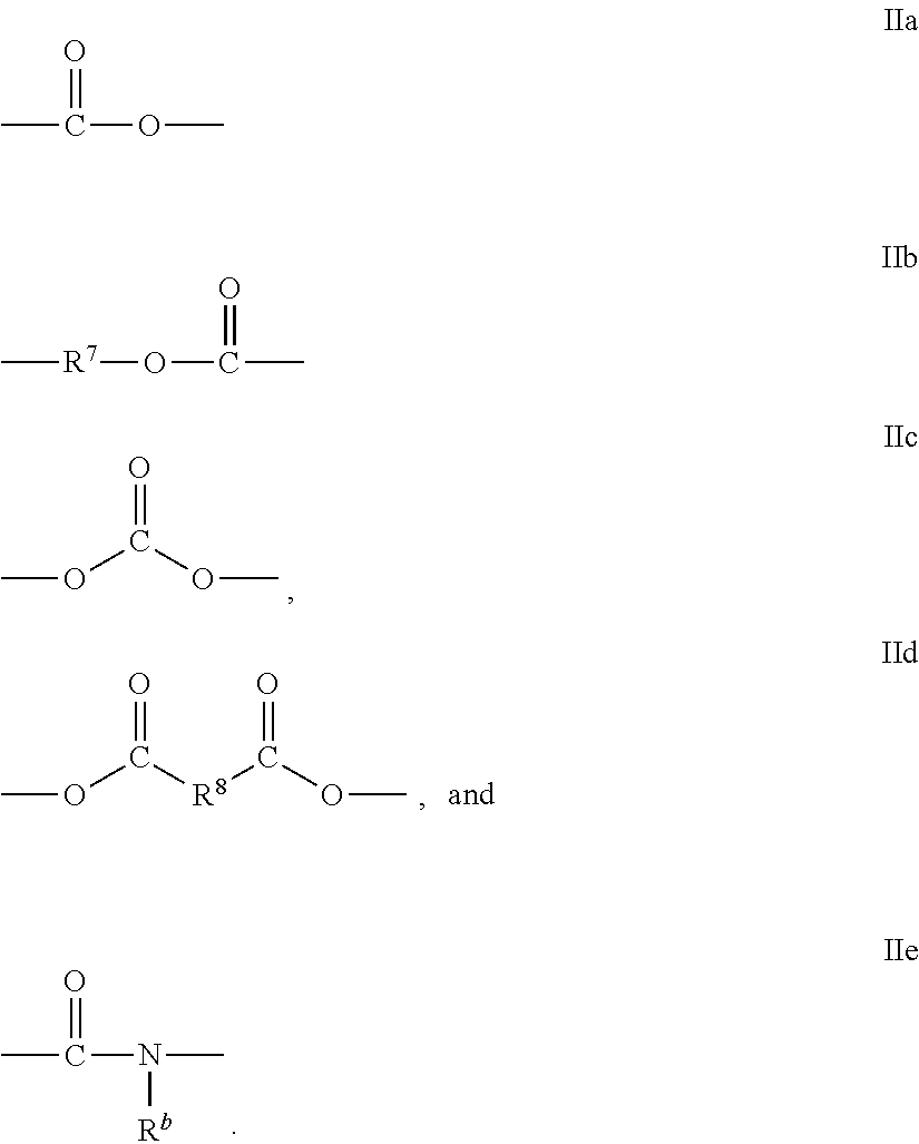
O=C(OC)OC.O=C(OC)[R8]C(=O)OC.CC(=O)N([Rb])C.CC(=O)OC.O(C(=O)C)[R7]C
